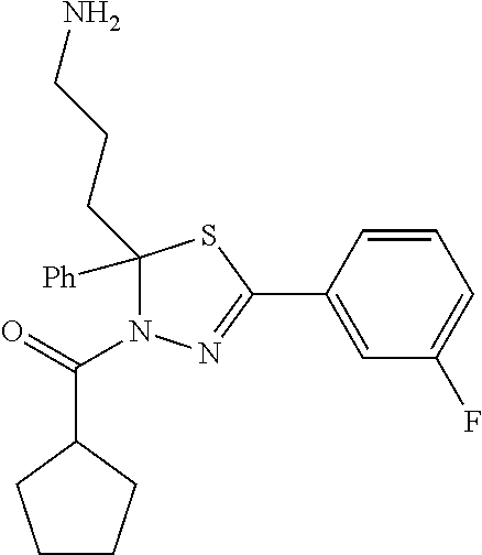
C1([Ph])(CCCN)N(C(=O)C2CCCC2)N=C(C2=CC(F)=CC=C2)S1
